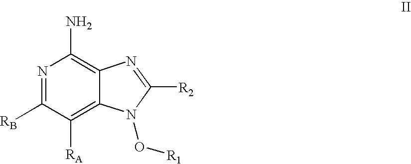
N1=C([RB])C([RA])=C2C(=C1N)N=C([R2])N2O[R1]
